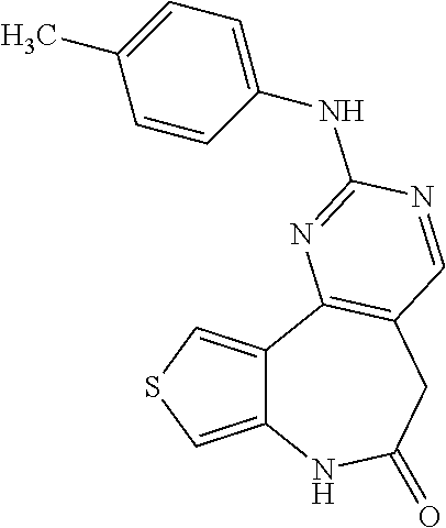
C12=CSC=C1C1=C(CC(=O)N2)C=NC(NC2=CC=C(C)C=C2)=N1
